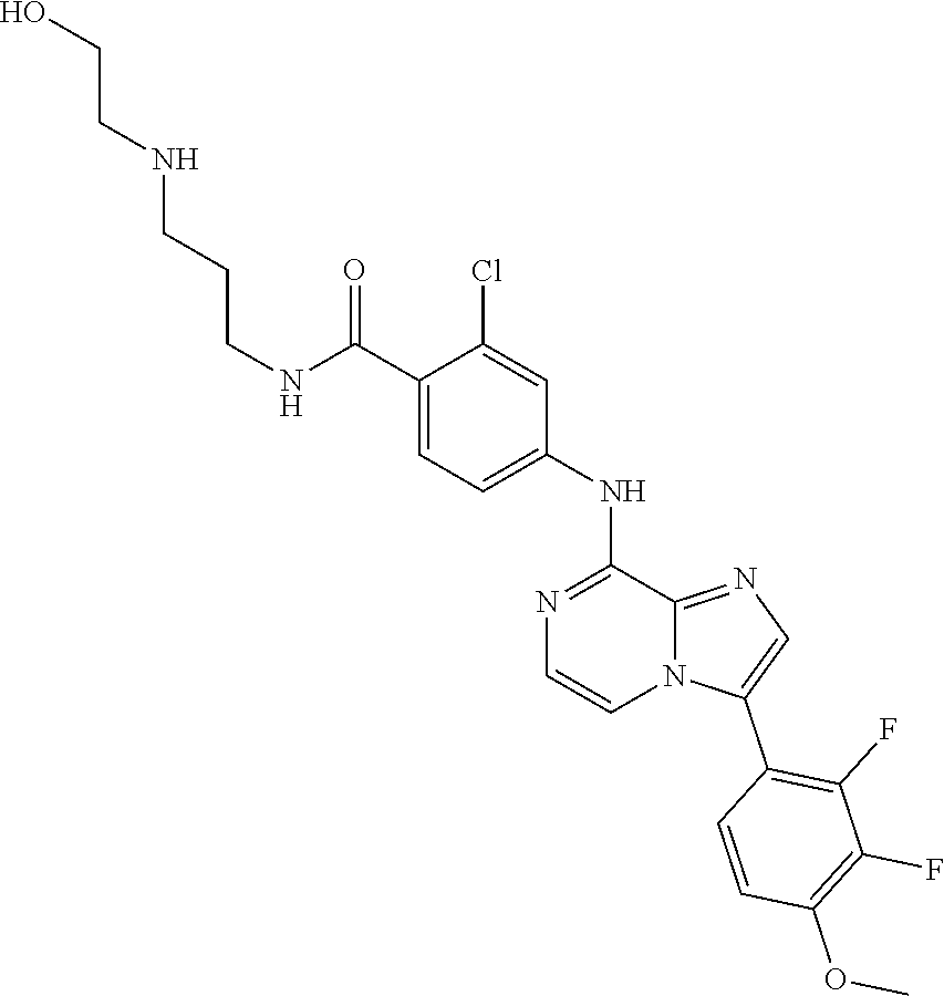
C1(C(NCCCNCCO)=O)=CC=C(NC2=NC=CN3C2=NC=C3C2=C(F)C(F)=C(OC)C=C2)C=C1Cl
